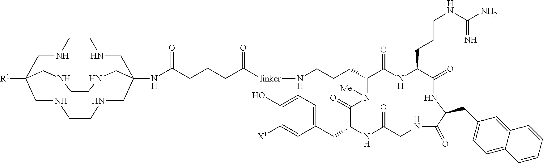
C1(CCCN[linker]C(CCCC(NC23CNCCNCC([R1])(CNCCNC2)CNCCNC3)=O)=O)N([Me])C(=O)C(CC2=CC=C(O)C([X1])=C2)NC(=O)CNC(=O)C(CC2=CC=C3C(=C2)C=CC=C3)NC(=O)C(CCCNC(=N)N)NC1=O
